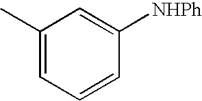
C1(C)=CC=CC([NHPh])=C1
